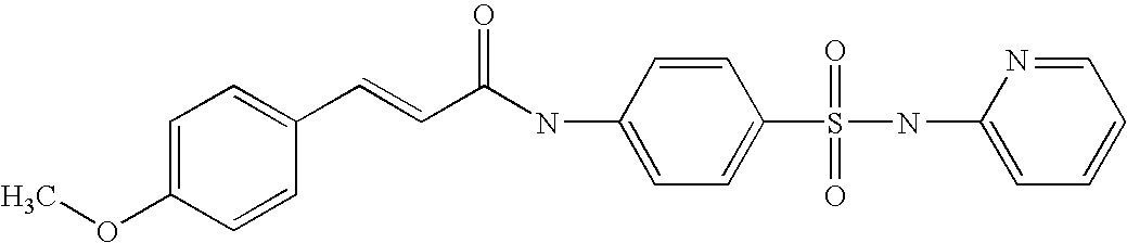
C1=C(OC)C=CC(C=CC(NC2=CC=C(S(NC3=CC=CC=N3)(=O)=O)C=C2)=O)=C1
